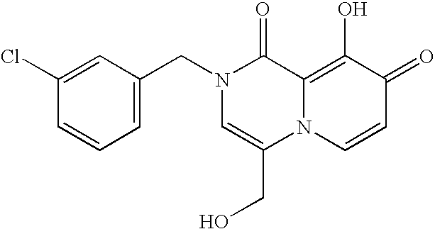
C1(Cl)=CC(CN2C=C(CO)N3C(=C(O)C(=O)C=C3)C2=O)=CC=C1
